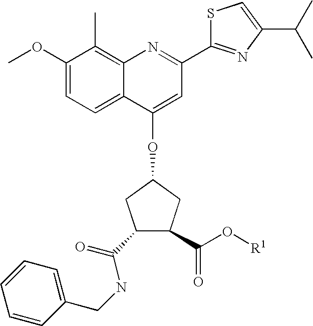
C1(OC)=CC=C2C(=C1C)N=C(C1=NC(C(C)C)=CS1)C=C2OC1CC(C(=O)NCC2=CC=CC=C2)C(C(O[R1])=O)C1
